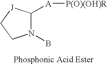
C1([A][P(O)(OH)R])N(B)CC[J]1
